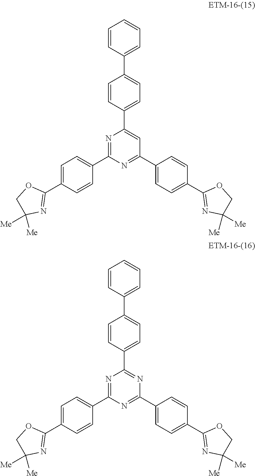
C1=CC(C2=CC=C(C3=CC(C4=CC=C(C5=NC([Me])([Me])CO5)C=C4)=NC(C4=CC=C(C5=NC([Me])([Me])CO5)C=C4)=N3)C=C2)=CC=C1.C1=CC(C2=CC=C(C3=NC(C4=CC=C(C5=NC([Me])([Me])CO5)C=C4)=NC(C4=CC=C(C5=NC([Me])([Me])CO5)C=C4)=N3)C=C2)=CC=C1
